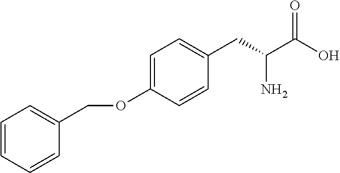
C1=CC=CC(COC2=CC=C(CC(C(O)=O)N)C=C2)=C1
